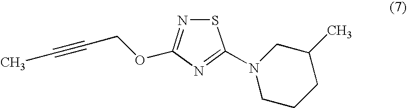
S1N=C(OCC#CC)N=C1N1CC(C)CCC1
